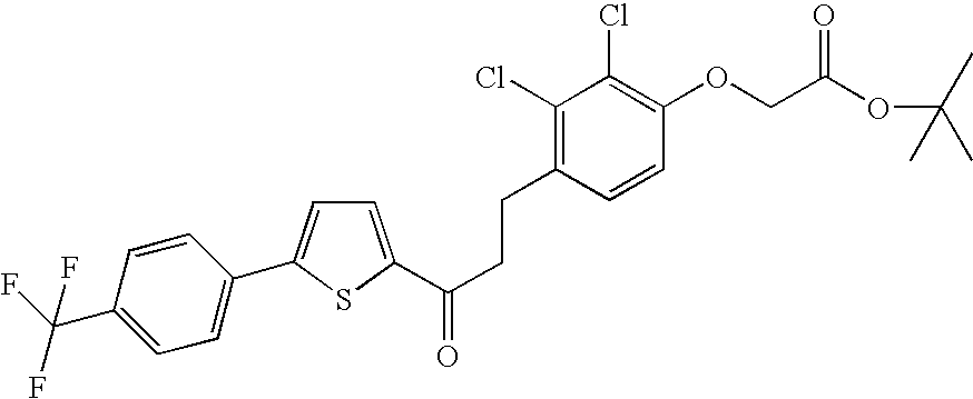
C(CCC1=C(Cl)C(Cl)=C(OCC(OC(C)(C)C)=O)C=C1)(=O)C1=CC=C(C2=CC=C(C(F)(F)F)C=C2)S1
